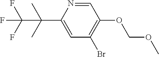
C1=NC(C(C)(C)C(F)(F)F)=CC(Br)=C1OCOC
